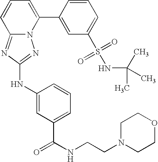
N12C(=NC(NC3=CC(C(NCCN4CCOCC4)=O)=CC=C3)=N1)C=CC=C2C1=CC(S(=O)(=O)NC(C)(C)C)=CC=C1
